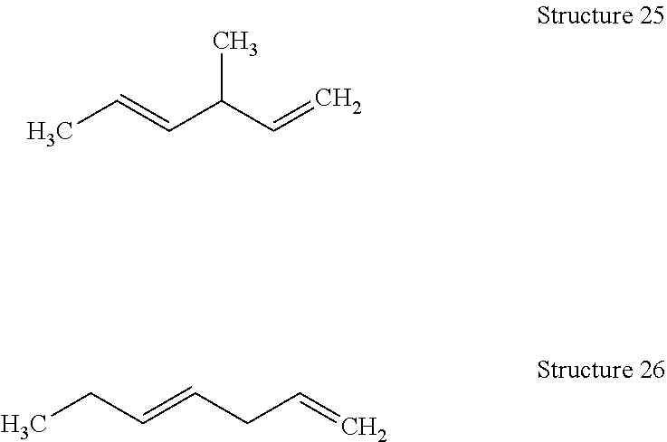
CC=CC(C=C)C.CCC=CCC=C
